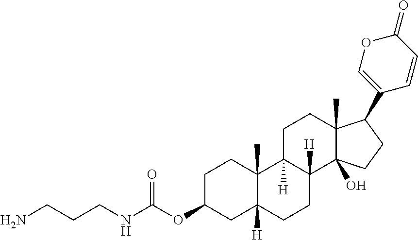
C1C(OC(NCCCN)=O)CC2([H])C(C)(C1)C1([H])C([H])(CC2)C2(O)C(C)(CC1)C(C1=COC(=O)C=C1)CC2
